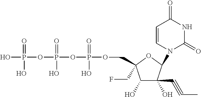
C1(O)C(O)(C#CC)C(N2C(=O)NC(=O)C=C2)OC1(CF)COP(OP(OP(O)(=O)O)(=O)O)(=O)O
